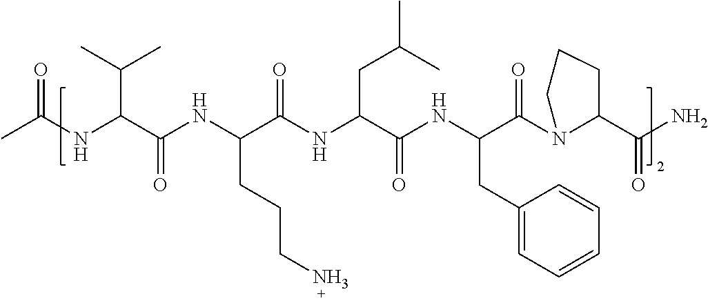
CC(NC(C(NC(C(NC(C(NC(C(N1C(C(N)=O)CCC1)=O)CC1=CC=CC=C1)=O)CC(C)C)=O)CCCN)=O)C(C)C)=O
